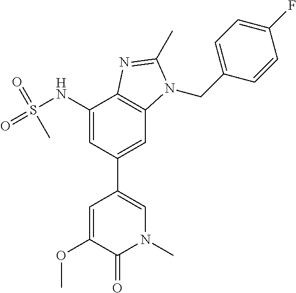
C1(NS(=O)(=O)C)=CC(C2=CN(C)C(=O)C(OC)=C2)=CC2=C1N=C(C)N2CC1=CC=C(F)C=C1
